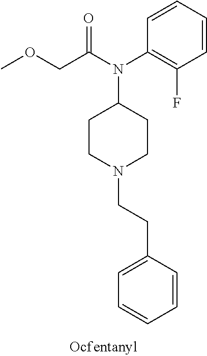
C1=C(CCN2CCC(N(C(COC)=O)C3=C(F)C=CC=C3)CC2)C=CC=C1
